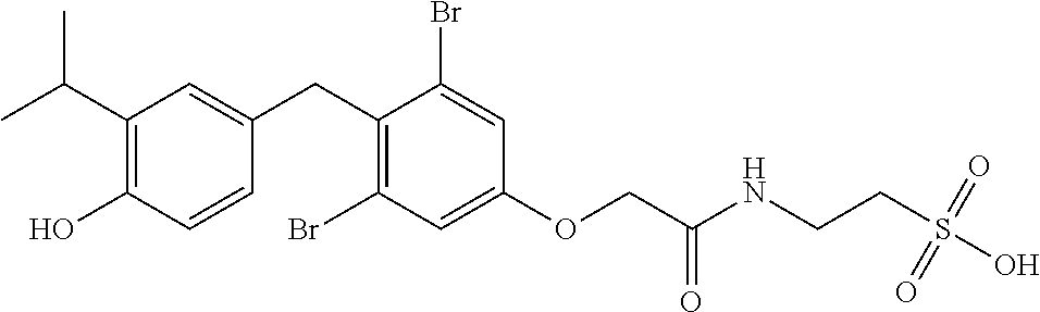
C1(CC2=CC(C(C)C)=C(O)C=C2)=C(Br)C=C(OCC(NCCS(O)(=O)=O)=O)C=C1Br
